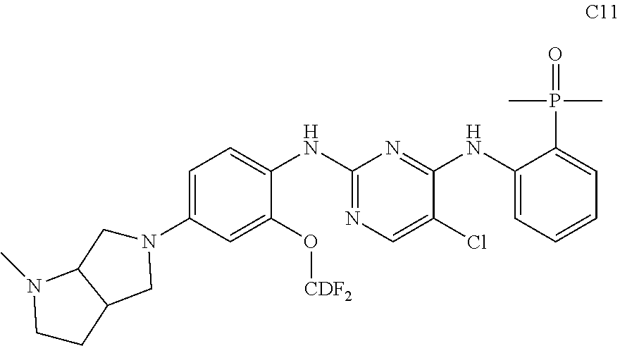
C1(N2CC3C(C2)CCN3C)=CC=C(NC2=NC=C(Cl)C(NC3=CC=CC=C3P(C)(C)=O)=N2)C(O[CDF2])=C1
